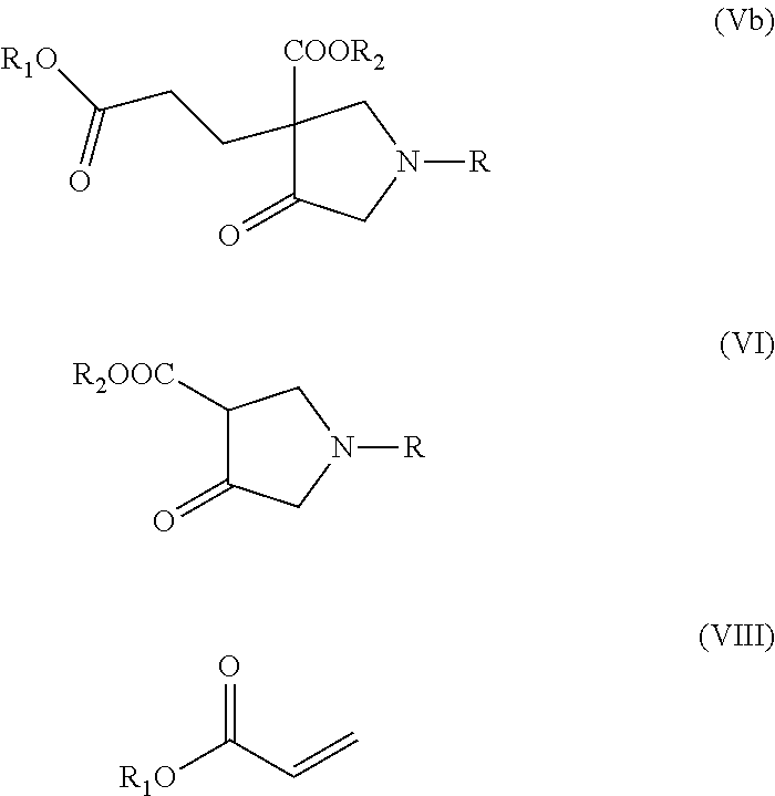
C1([COOR2])(CCC([R1O])=O)C(=O)CN([R])C1.C1([R2OOC])C(=O)CN([R])C1.[R1O]C(C=C)=O
